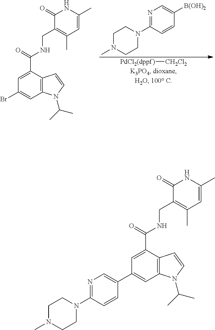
C1N(C)CCN(C2=NC=C([B(OH)2])C=C2)C1.[PdCl2(dppf)][CH2Cl2].BrC1=CC2=C(C(C(=O)NCC3=C(C)C=C(C)NC3=O)=C1)C=CN2C(C)C.C1(C2=CC3=C(C(C(=O)NCC4=C(C)C=C(C)NC4=O)=C2)C=CN3C(C)C)=CN=C(N2CCN(C)CC2)C=C1
